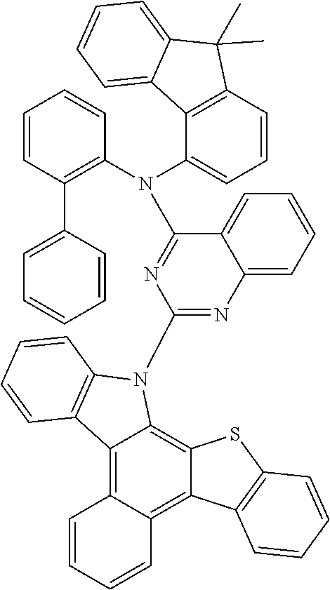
C1=CC(C2=C(N(C3=CC=CC4=C3C3=CC=CC=C3C4(C)C)C3=NC(N4C5=C6C(=C7C=CC=CC7=C5C5=C4C=CC=C5)C4=C(S6)C=CC=C4)=NC4=CC=CC=C34)C=CC=C2)=CC=C1
